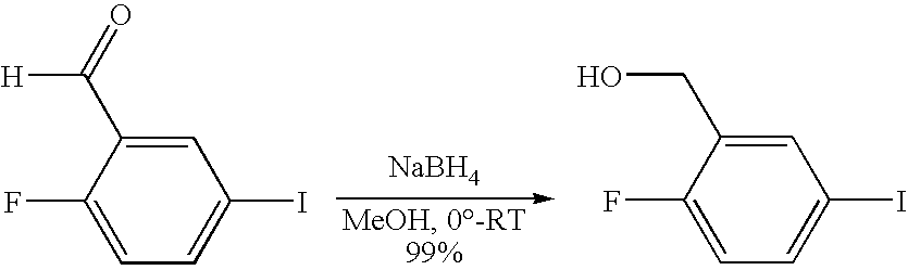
C1=C(C(=O)[H])C(F)=CC=C1I.C1=C(CO)C(F)=CC=C1I.[NaBH4]
